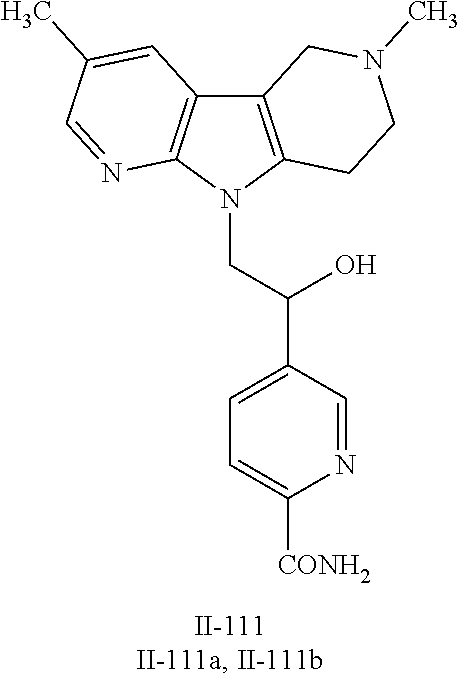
C12=C(N(CC(C3=CC=C([CONH2])N=C3)O)C3=C1C=C(C)C=N3)CCN(C)C2
